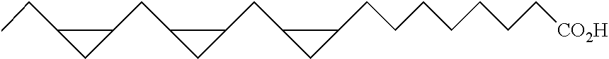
C1(CC2C(CC)C2)CC1CC1CC1CCCCCCC[CO2H]
